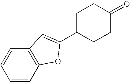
C1=CC2=C(C=C1)C=C(C1=CCC(=O)CC1)O2
